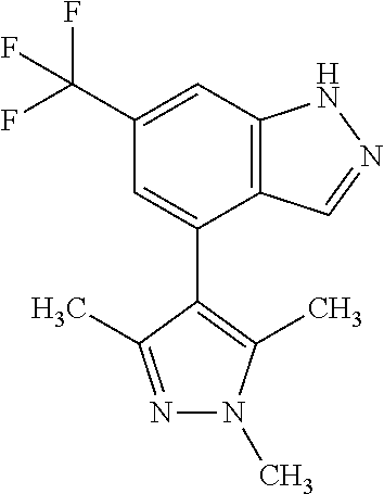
C12=C(C=C(C(F)(F)F)C=C1C1=C(C)N(C)N=C1C)NN=C2
